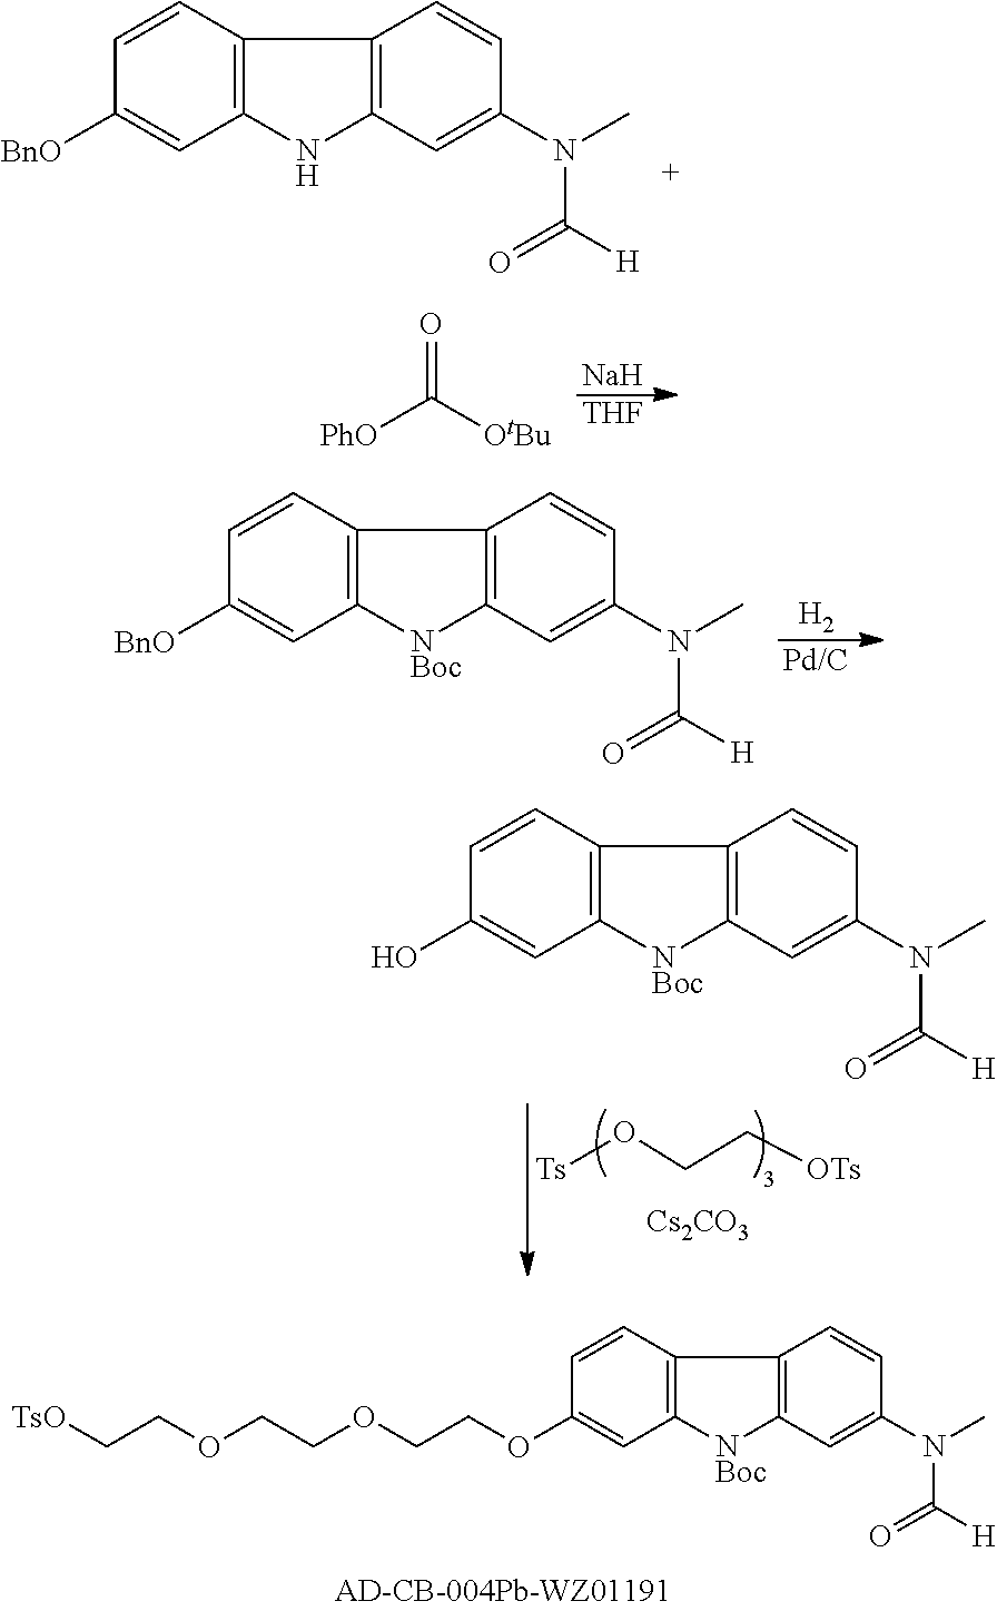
[Na].[THF].[PhO]C([OtBu])=O.[H2].[Pd/C].C1=CC2=C(C=C1[BnO])[NBoc]C1=C2C=CC(N(C)C([H])=O)=C1.C1=CC2=C(C=C1OCCOCCOCC[TsO])[NBoc]C1=C2C=CC(N(C)C([H])=O)=C1.C1=CC2=C(C=C1[BnO])NC1=C2C=CC(N(C)C([H])=O)=C1.[Ts]OCC[OTs].[Cs2CO3].C1=CC2=C(C=C1O)[NBoc]C1=C2C=CC(N(C)C([H])=O)=C1
